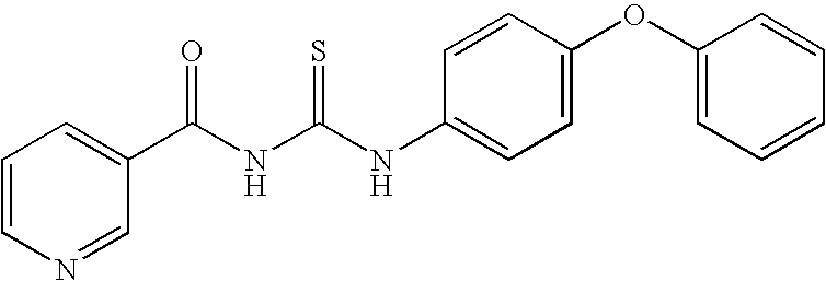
N(C(NC(C1=CC=CN=C1)=O)=S)C1=CC=C(OC2=CC=CC=C2)C=C1
